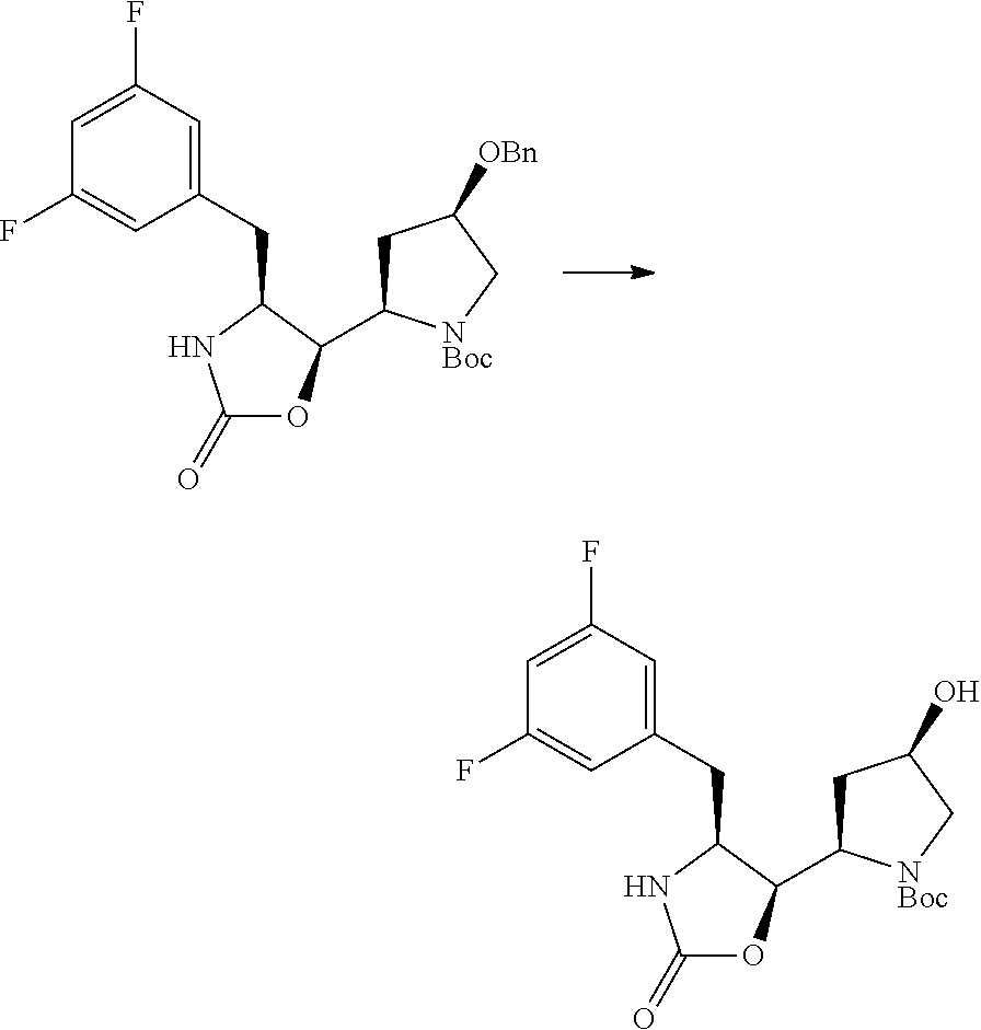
C1(=O)OC(C2CC([OBn])C[NBoc]2)C(CC2=CC(F)=CC(F)=C2)N1.C1(=O)OC(C2CC(O)C[NBoc]2)C(CC2=CC(F)=CC(F)=C2)N1
